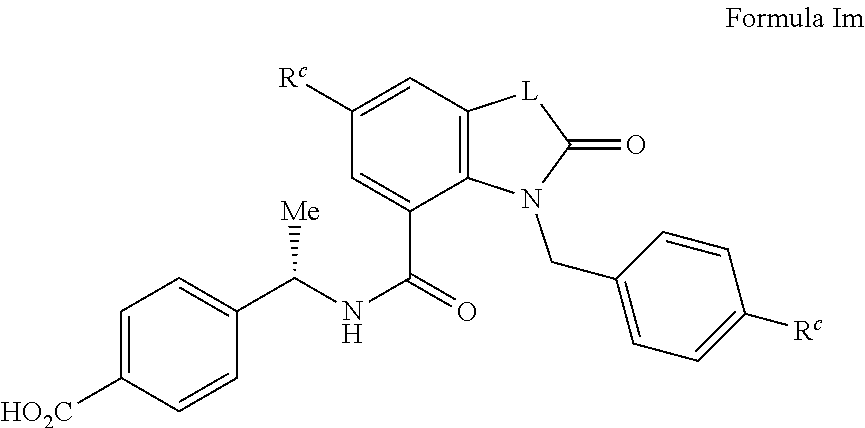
N1(CC2=CC=C([Rc])C=C2)C(=O)[L]C2=C1C(C(NC(C1=CC=C([HO2C])C=C1)[Me])=O)=CC([Rc])=C2
